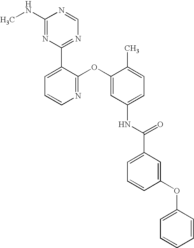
C1(NC)=NC(C2=CC=CN=C2OC2=CC(NC(C3=CC=CC(OC4=CC=CC=C4)=C3)=O)=CC=C2C)=NC=N1
